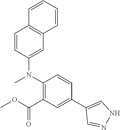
N(C)(C1=C(C(OC)=O)C=C(C2=CNN=C2)C=C1)C1=CC2=C(C=C1)C=CC=C2
